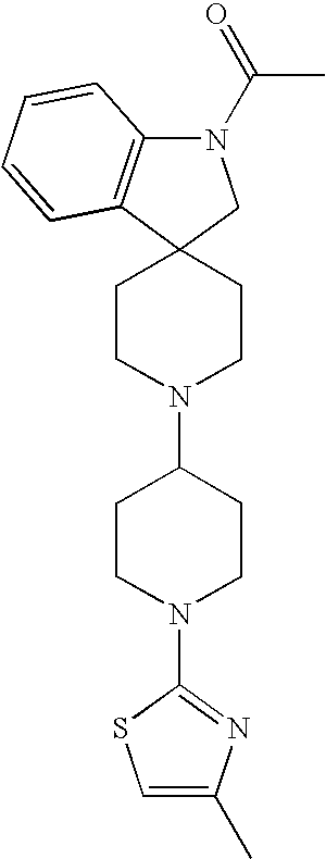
C12=C(N(C(C)=O)CC13CCN(C1CCN(C4=NC(C)=CS4)CC1)CC3)C=CC=C2
